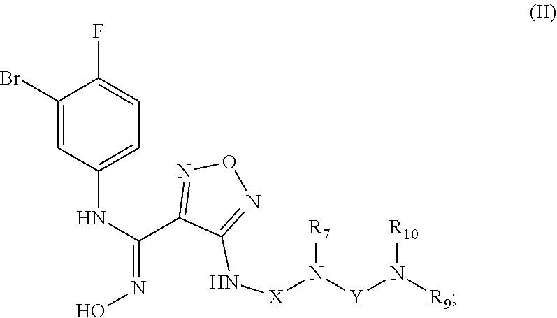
C1(Br)=CC(NC(C2=NON=C2N[X]N([Y]N([R9])[R10])[R7])=NO)=CC=C1F
